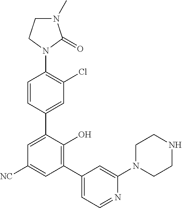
C1=CC(C2=CC([NC])=CC(C3=CC=NC(N4CCNCC4)=C3)=C2O)=CC(Cl)=C1N1C(=O)N(C)CC1
